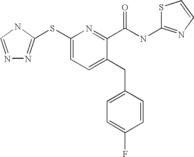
C1(SC2=NN=CN2)=CC=C(CC2=CC=C(F)C=C2)C(C(=O)NC2=NC=CS2)=N1
